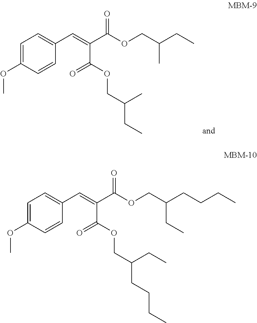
C1=C(OC)C=CC(C=C(C(=O)OCC(C)CC)C(OCC(CC)C)=O)=C1.C1=C(OC)C=CC(C=C(C(=O)OCC(CC)CCCC)C(OCC(CCCC)CC)=O)=C1
